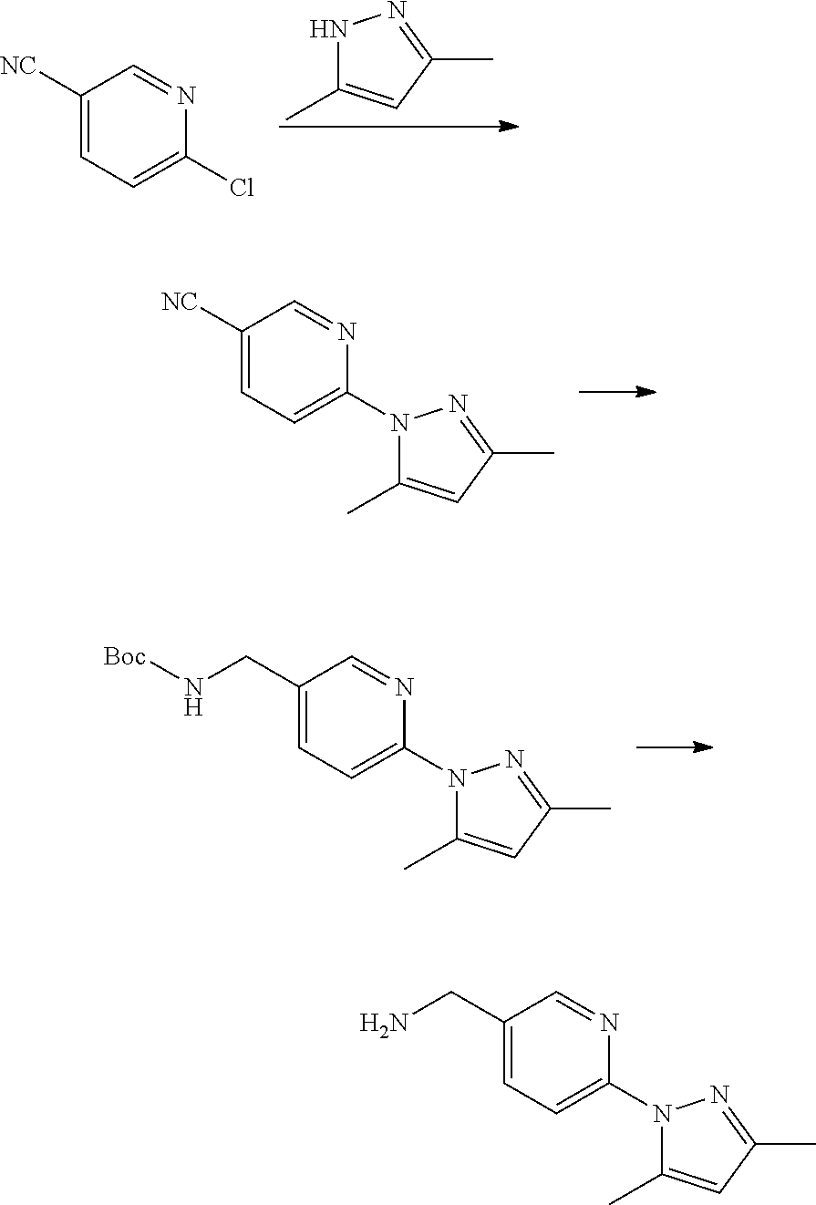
N1C(C)=CC(C)=N1.C1([NC])=CC=C(Cl)N=C1.C1([NC])=CC=C(N2C(C)=CC(C)=N2)N=C1.C1(CN[Boc])=CC=C(N2C(C)=CC(C)=N2)N=C1.C1(CN)=CC=C(N2C(C)=CC(C)=N2)N=C1
